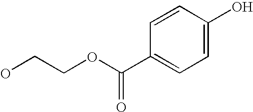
OCCOC(C1=CC=C(O)C=C1)=O
